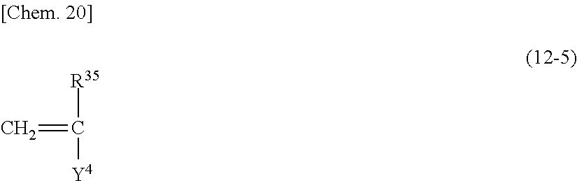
C=C([R35])[Y4]
